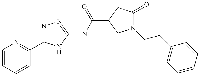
C1=CC=CC(C2=NN=C(NC(=O)C3CC(=O)N(CCC4=CC=CC=C4)C3)N2)=N1
